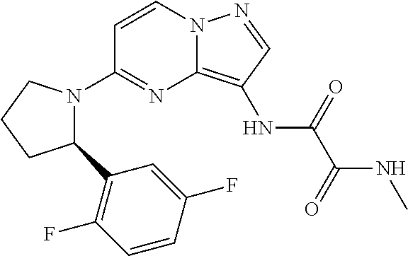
C1=CN2C(=C(NC(C(=O)NC)=O)C=N2)N=C1N1C(C2=C(F)C=CC(F)=C2)CCC1
